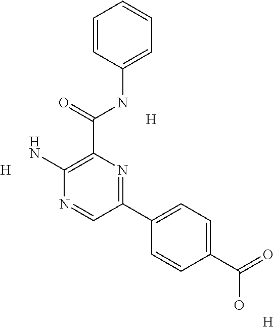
C1=CC(NC(C2=C(N)N=CC(C3=CC=C(C(=O)O)C=C3)=N2)=O)=CC=C1.[H].[H].[H]
